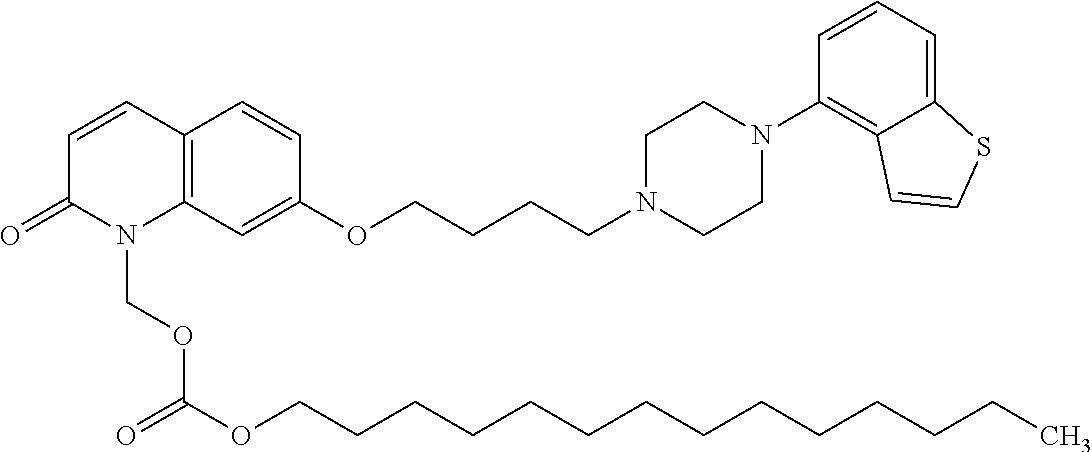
C12=C(C=C(OCCCCN3CCN(C4=C5C(=CC=C4)SC=C5)CC3)C=C1)N(COC(OCCCCCCCCCCCCCC)=O)C(=O)C=C2
